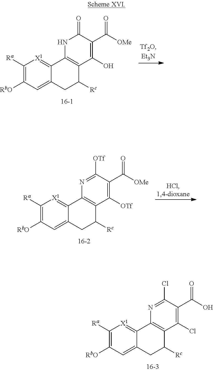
C1([Ra])=C([RbO])C=C2C(=[X1]1)C1=C(C([Rc])C2)C(O)=C(C([OMe])=O)C(=O)N1.C1([Ra])=C([RbO])C=C2C(=[X1]1)C1=C(C([Rc])C2)C([OTf])=C(C([OMe])=O)C([OTf])=N1.C1([Ra])=C([RbO])C=C2C(=[X1]1)C1=C(C([Rc])C2)C(Cl)=C(C(O)=O)C(Cl)=N1
